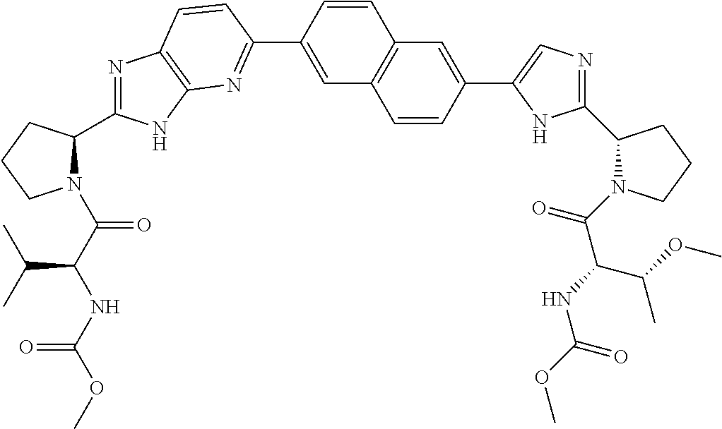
C1(C2=NC3=C(N=C(C4CCCN4C(C(C(C)C)NC(OC)=O)=O)N3)C=C2)=CC2=C(C=C1)C=C(C1=CN=C(C3N(C(C(NC(OC)=O)C(OC)C)=O)CCC3)N1)C=C2
